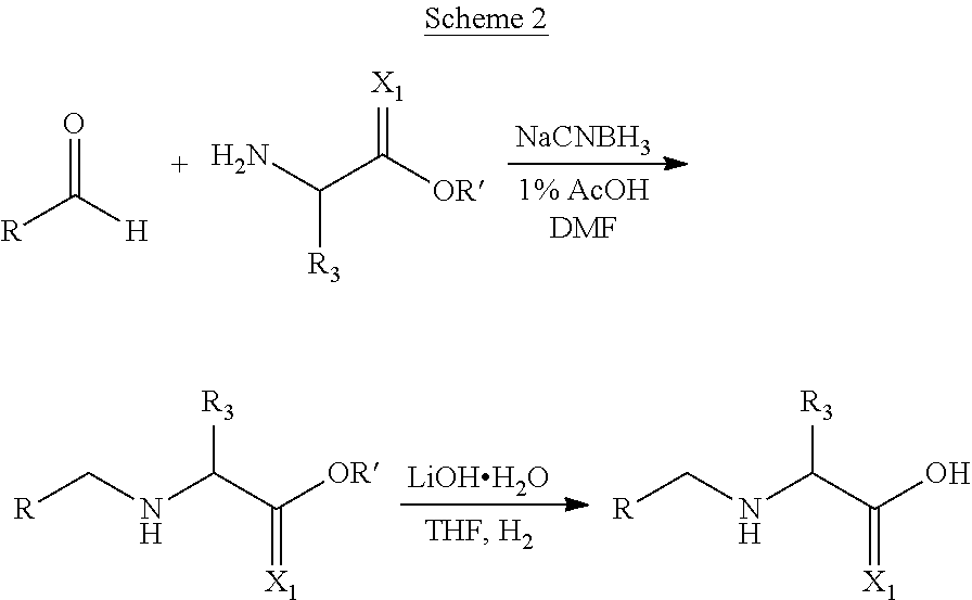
[NaCNBH3].[R]C([H])=O.NC(C([OR])=[X1])[R3].[LiOHH2O].[R]CNC(C([OR])=[X1])[R3].[R]CNC(C(O)=[X1])[R3]
